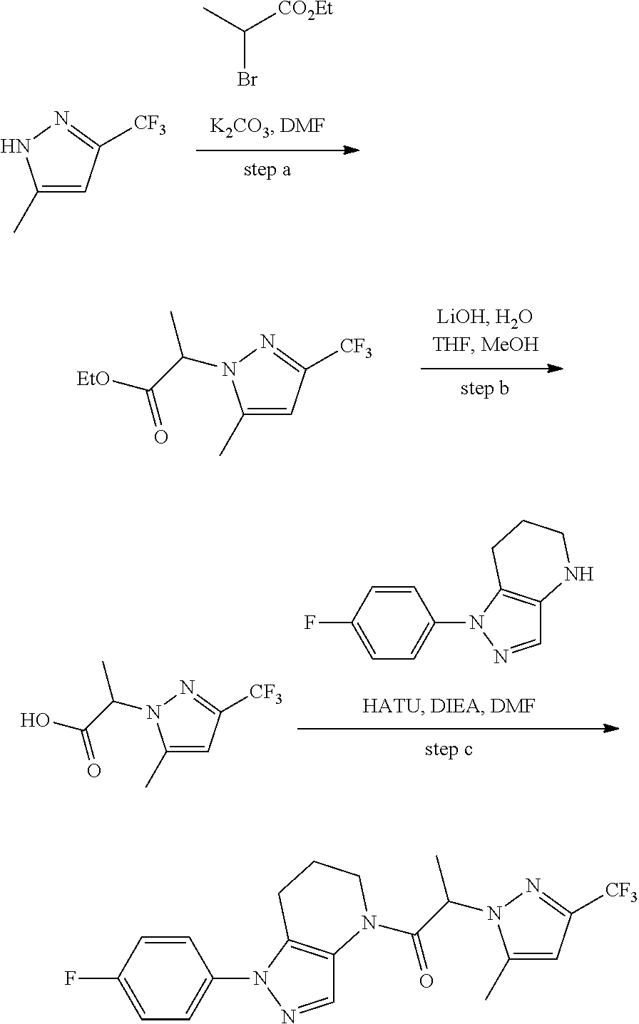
C1(C)=CC([CF3])=NN1.CC([CO2Et])Br.C1(C)=CC([CF3])=NN1C(C([EtO])=O)C.C1(C)=CC([CF3])=NN1C(C(O)=O)C.C12=C(N(C3=CC=C(F)C=C3)N=C1)CCCN2.C1(C)=CC([CF3])=NN1C(C(=O)N1C2=C(N(C3=CC=C(F)C=C3)N=C2)CCC1)C
